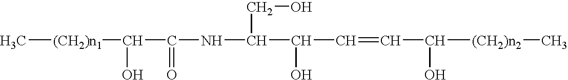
C[(CH2)n1]C(O)C(=O)NC(CO)C(O)C=CC(O)[(CH2)n2]C
